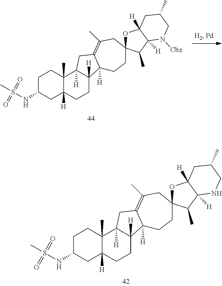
C1C(NS(=O)(C)=O)CC2([H])C(C)(C1)C1([H])C([H])(CC2)C2([H])C(=C(C)CC3(CC2)OC2([H])C([H])(C3C)N([Cbz])CC(C)C2)C1.C1C(NS(=O)(C)=O)CC2([H])C(C)(C1)C1([H])C([H])(CC2)C2([H])C(=C(C)CC3(CC2)OC2([H])C([H])(C3C)NCC(C)C2)C1
